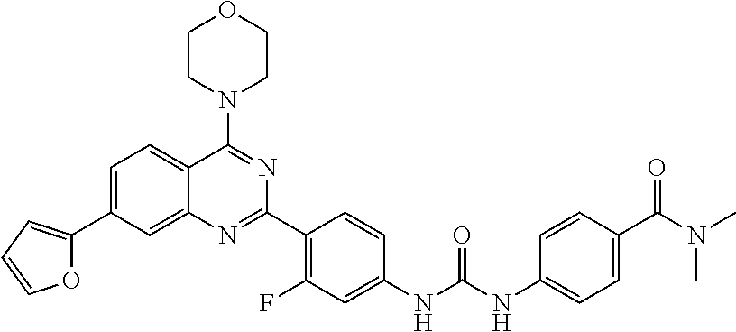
C1=C(C2=CC=CO2)C=C2C(=C1)C(N1CCOCC1)=NC(C1=C(F)C=C(NC(NC3=CC=C(C(N(C)C)=O)C=C3)=O)C=C1)=N2
